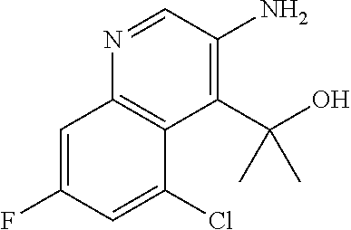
N1=CC(N)=C(C(O)(C)C)C2=C1C=C(F)C=C2Cl
